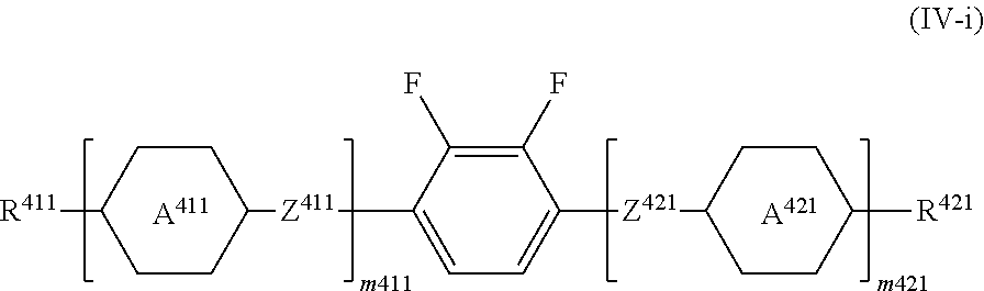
[A411].C1CC([Z411]C2=CC=C([Z421]C3CCC([R421])CC3)C(F)=C2F)CCC1[R411].[A421]
